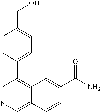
C1=CC(C2=C3C(=CN=C2)C=CC(C(N)=O)=C3)=CC=C1CO
